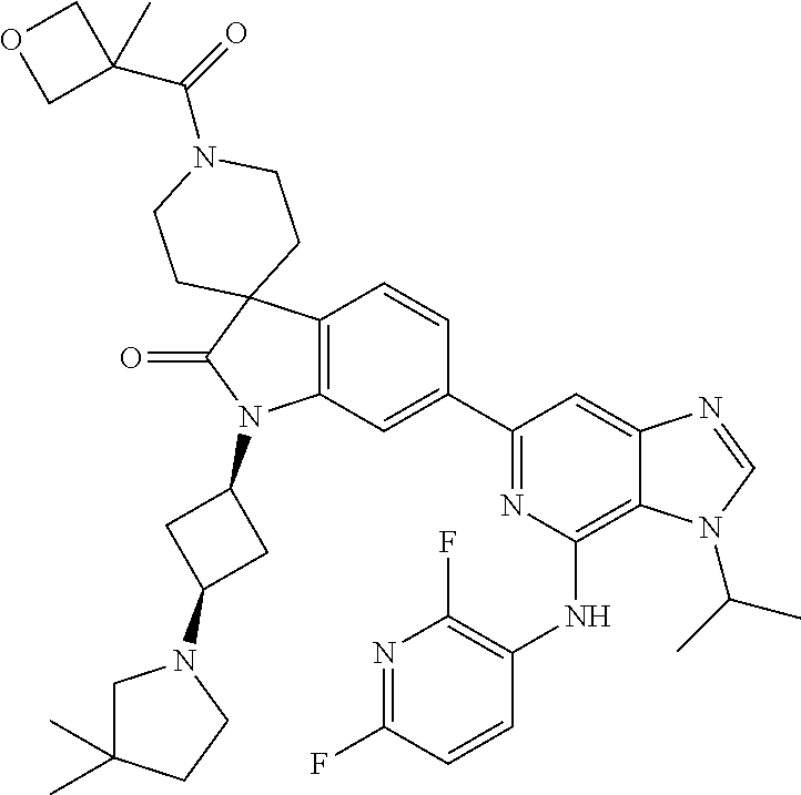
C12=C(C=C(C3=NC(NC4=C(F)N=C(F)C=C4)=C4C(=C3)N=CN4C(C)C)C=C1)N(C1CC(N3CC(C)(C)CC3)C1)C(=O)C21CCN(C(=O)C2(C)COC2)CC1
